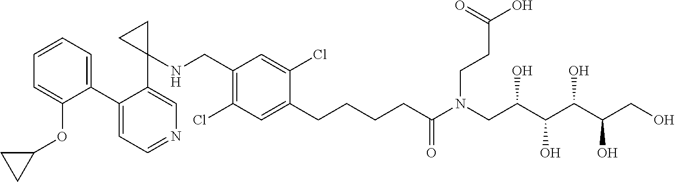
C1(C2=CC=CC=C2OC2CC2)=CC=NC=C1C1(NCC2=C(Cl)C=C(CCCCC(N(CC(C(C(C(CO)O)O)O)O)CCC(O)=O)=O)C(Cl)=C2)CC1
